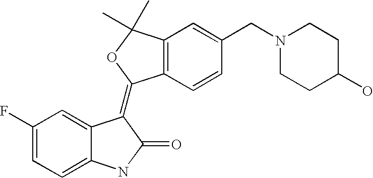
C1(F)=CC=C2C(=C1)C(=C1C3=C(C(C)(C)O1)C=C(CN1CCC(O)CC1)C=C3)C(=O)N2
